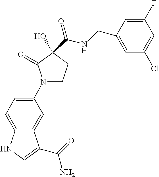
C12=CC=C(N3CCC(C(NCC4=CC(Cl)=CC(F)=C4)=O)(O)C3=O)C=C1C(C(N)=O)=CN2
